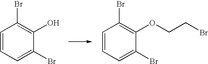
C1=CC=C(Br)C(O)=C1Br.C1=CC=C(Br)C(OCCBr)=C1Br
